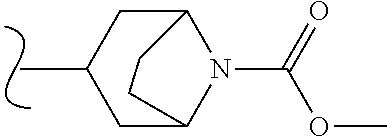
C1C2N(C(OC)=O)C(CC1C)CC2
